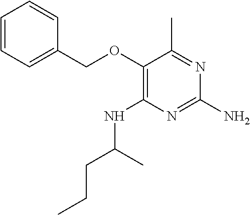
O(C1=C(NC(CCC)C)N=C(N)N=C1C)CC1=CC=CC=C1
